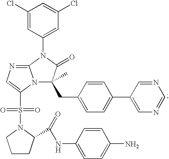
C1(Cl)=CC(N2C3=NC=C(S(N4CCCC4C(=O)NC4=CC=C(N)C=C4)(=O)=O)N3C(CC3=CC=C(C4=CN=CN=C4)C=C3)(C)C2=O)=CC(Cl)=C1
